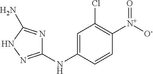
C1(NC2=CC(Cl)=C([N+]([O-])=O)C=C2)=NNC(N)=N1
